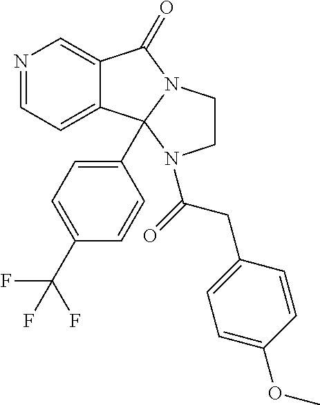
N1=CC=C2C(=C1)C(=O)N1CCN(C(CC3=CC=C(OC)C=C3)=O)C21C1=CC=C(C(F)(F)F)C=C1
